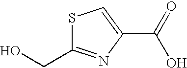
S1C(CO)=NC(C(O)=O)=C1
